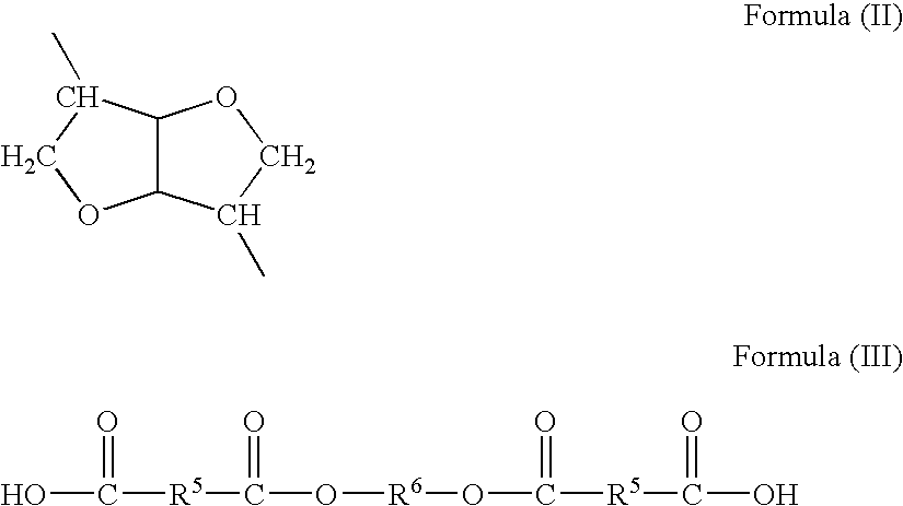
C12C(C(C)CO1)OCC2C.OC([R5]C(O[R6]OC(=O)[R5]C(O)=O)=O)=O
